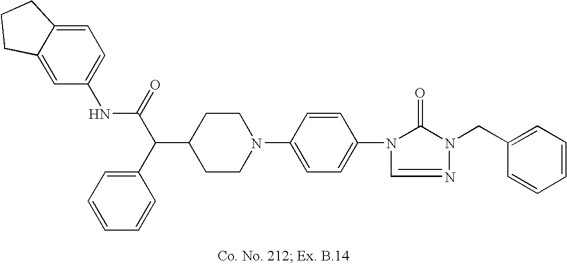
C1(C(C(=O)NC2=CC=C3C(=C2)CCC3)C2=CC=CC=C2)CCN(C2=CC=C(N3C(=O)N(CC4=CC=CC=C4)N=C3)C=C2)CC1
